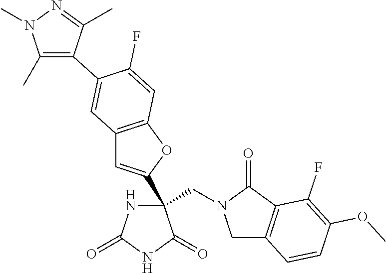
C(C1(C2=CC3=C(O2)C=C(F)C(C2=C(C)N(C)N=C2C)=C3)NC(=O)NC1=O)N1CC2=C(C1=O)C(F)=C(OC)C=C2
